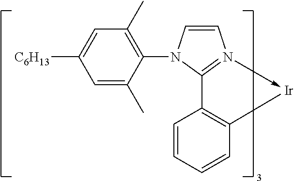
C1=C([C6H13])C=C(C)C(N2C=CN3->[Ir]C4=C(C=32)C=CC=C4)=C1C
